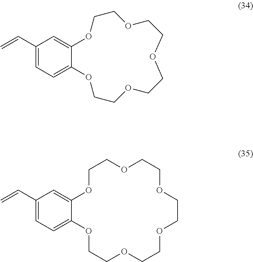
C1(C=C)=CC=C2C(=C1)OCCOCCOCCOCCOCCO2.C1(C=C)=CC=C2C(=C1)OCCOCCOCCOCCO2
